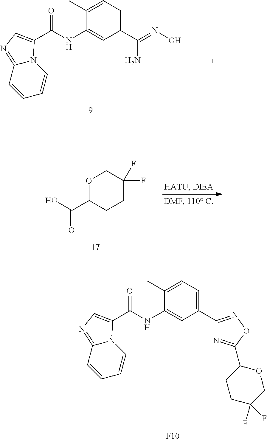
C1(C)=CC=C(C2=NOC(C3CCC(F)(F)CO3)=N2)C=C1NC(=O)C1=CN=C2C=CC=CN21.[F10].C1(C)=CC=C(C(=NO)N)C=C1NC(=O)C1=CN=C2C=CC=CN21.O1C(C(O)=O)CCC(F)(F)C1
